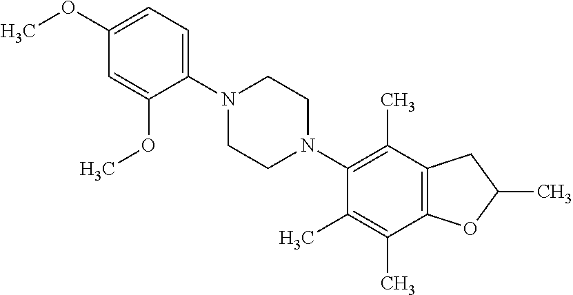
C1(OC)=CC=C(N2CCN(C3=C(C)C4=C(C(C)=C3C)OC(C)C4)CC2)C(OC)=C1
